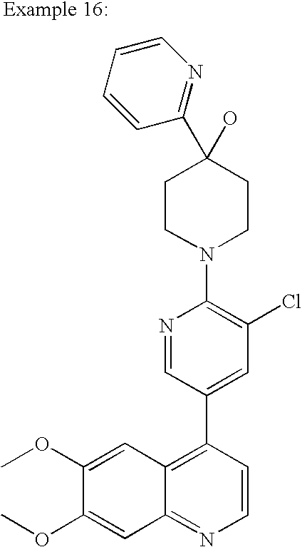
N1=CC(C2=C3C(=NC=C2)C=C(OC)C(OC)=C3)=CC(Cl)=C1N1CCC(O)(C2=NC=CC=C2)CC1
